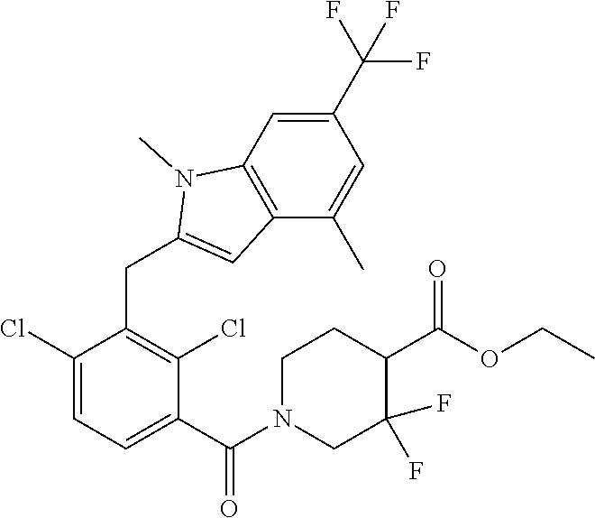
C1(Cl)=CC=C(C(N2CC(F)(F)C(C(OCC)=O)CC2)=O)C(Cl)=C1CC1=CC2=C(N1C)C=C(C(F)(F)F)C=C2C
